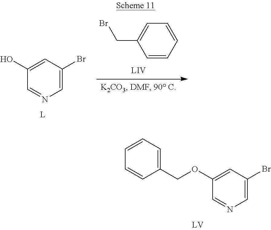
C1=NC=C(Br)C=C1OCC1=CC=CC=C1.C1=CC=CC=C1CBr.C1=NC=C(Br)C=C1O
